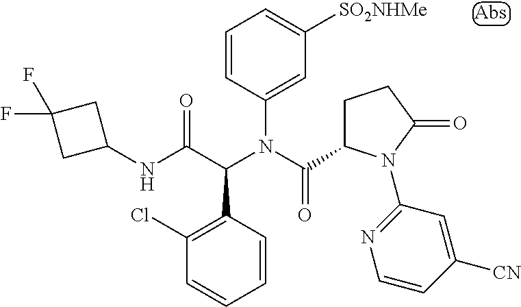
C1(N(C(C2CCC(=O)N2C2=NC=CC([CN])=C2)=O)C(C(NC2CC(F)(F)C2)=O)C2=C(Cl)C=CC=C2)=CC([SO2NHMe])=CC=C1
